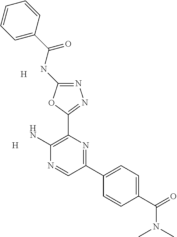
NC1=C(C2=NN=C(NC(C3=CC=CC=C3)=O)O2)N=C(C2=CC=C(C(N(C)C)=O)C=C2)C=N1.[H].[H]
